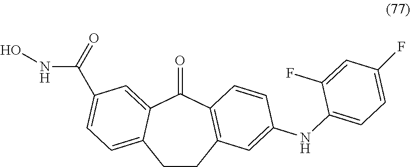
C1CC2=C(C(=O)C3=CC(C(NO)=O)=CC=C13)C=CC(NC1=CC=C(F)C=C1F)=C2
